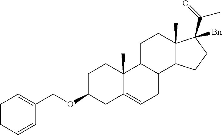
C1C(OCC2=CC=CC=C2)CC2=CCC3C(C2(C)C1)CCC1(C)C3CCC1(C(=O)C)[Bn]
